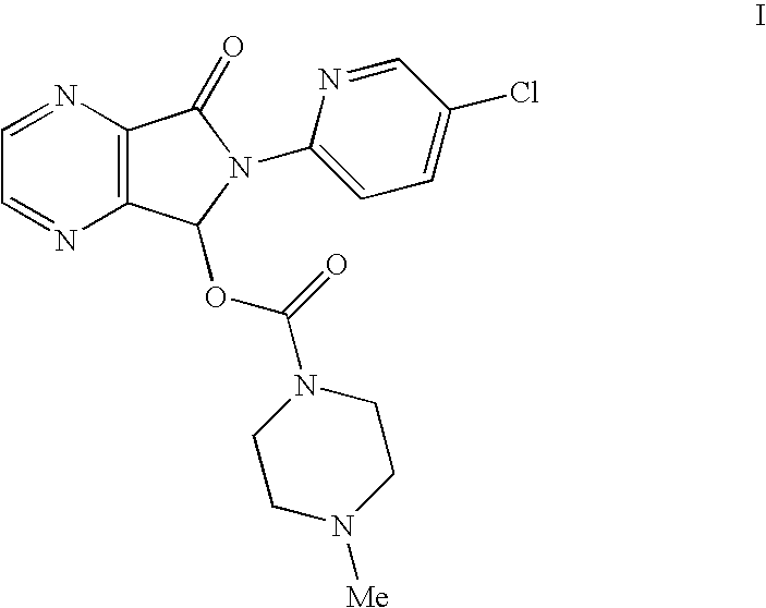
C12=C(N=CC=N1)C(=O)N(C1=CC=C(Cl)C=N1)C2OC(N1CCN([Me])CC1)=O
